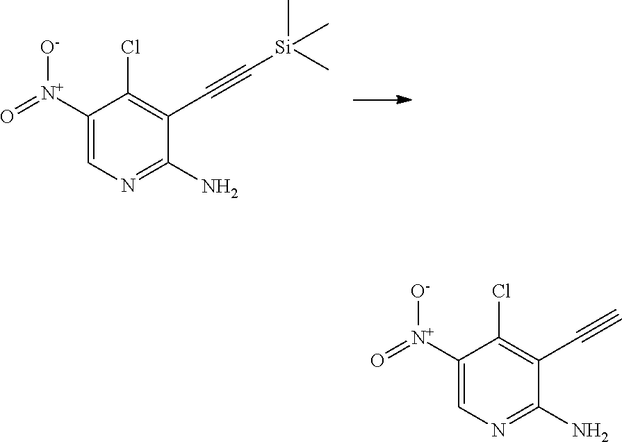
C1([N+]([O-])=O)=CN=C(N)C(C#C[Si](C)(C)C)=C1Cl.C1([N+]([O-])=O)=CN=C(N)C(C#C)=C1Cl
